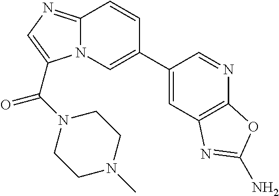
C12=NC=C(C(N3CCN(C)CC3)=O)N1C=C(C1=CC3=C(N=C1)OC(N)=N3)C=C2
